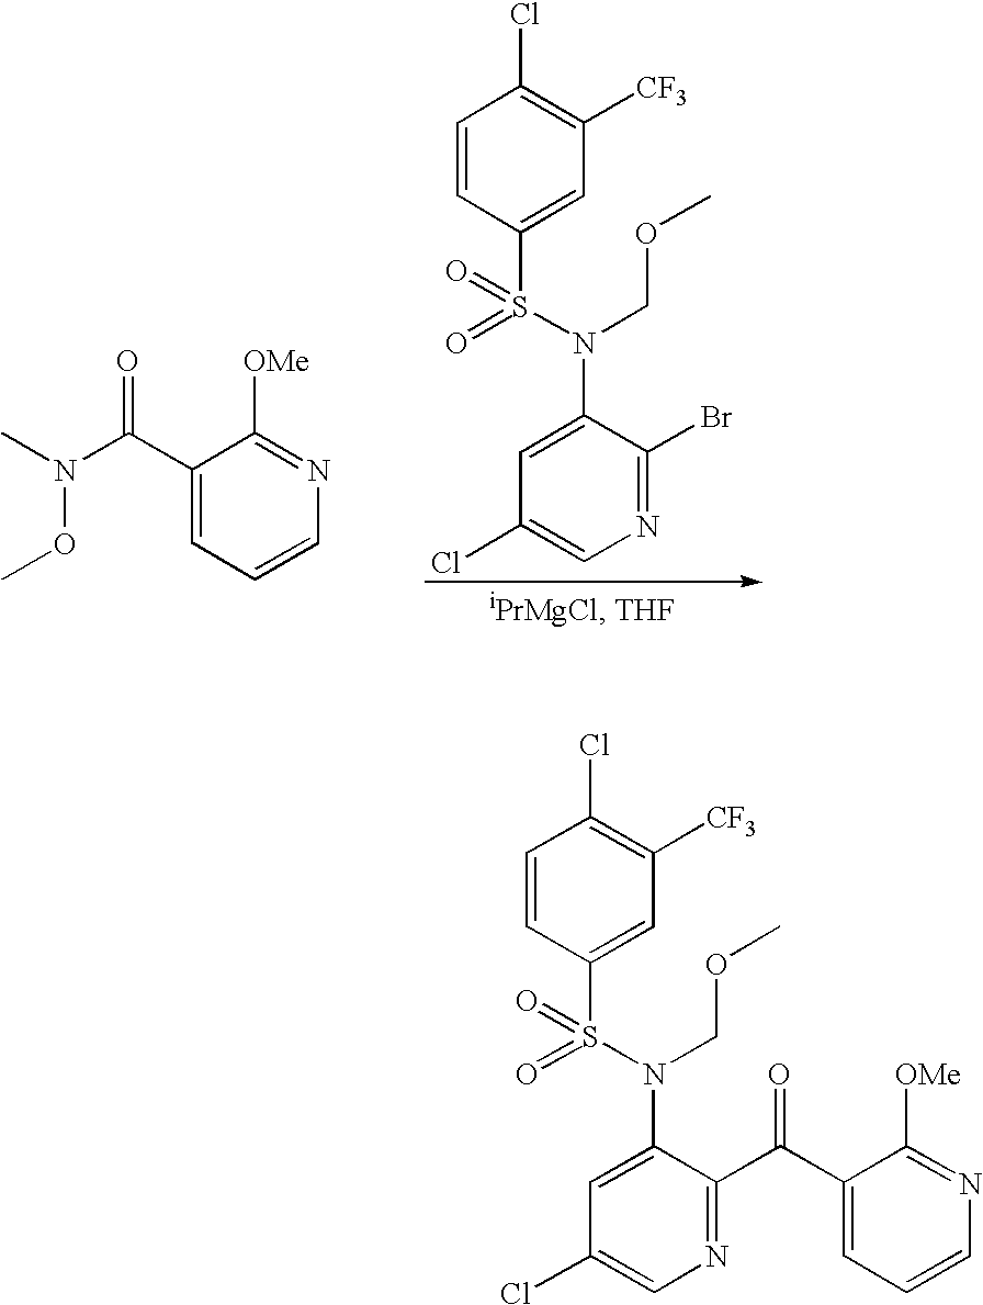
O(N(C(C1=CC=CN=C1[OMe])=O)C)C.C1(Cl)=CN=C(Br)C(N(COC)S(=O)(=O)C2=CC([CF3])=C(Cl)C=C2)=C1.C1(Cl)=CN=C(C(C2=CC=CN=C2[OMe])=O)C(N(COC)S(=O)(=O)C2=CC([CF3])=C(Cl)C=C2)=C1
